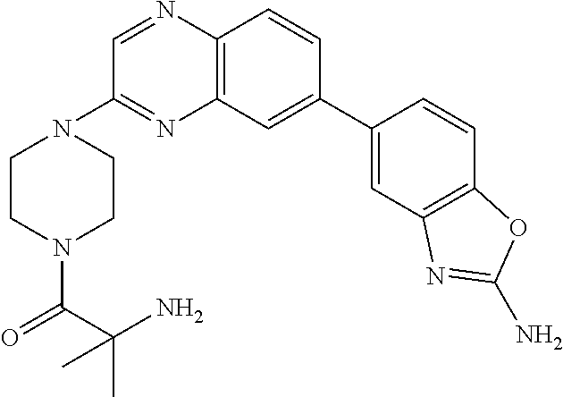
C12=C(C=C(C3=CC4=C(C=C3)OC(N)=N4)C=C1)N=C(N1CCN(C(=O)C(N)(C)C)CC1)C=N2
